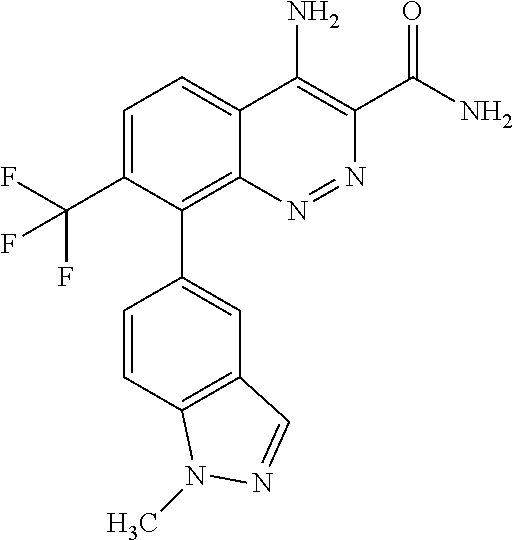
C1=C(C(F)(F)F)C(C2=CC3=C(C=C2)N(C)N=C3)=C2C(=C1)C(N)=C(C(N)=O)N=N2
